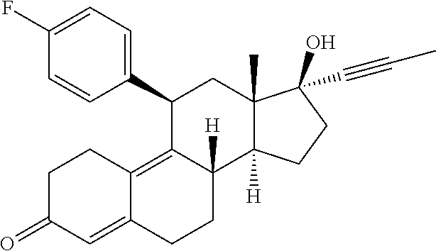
FC1=CC=C(C2C3=C4C(=CC(=O)CC4)CCC3([H])C3([H])C(C)(C2)C(O)(C#CC)CC3)C=C1
